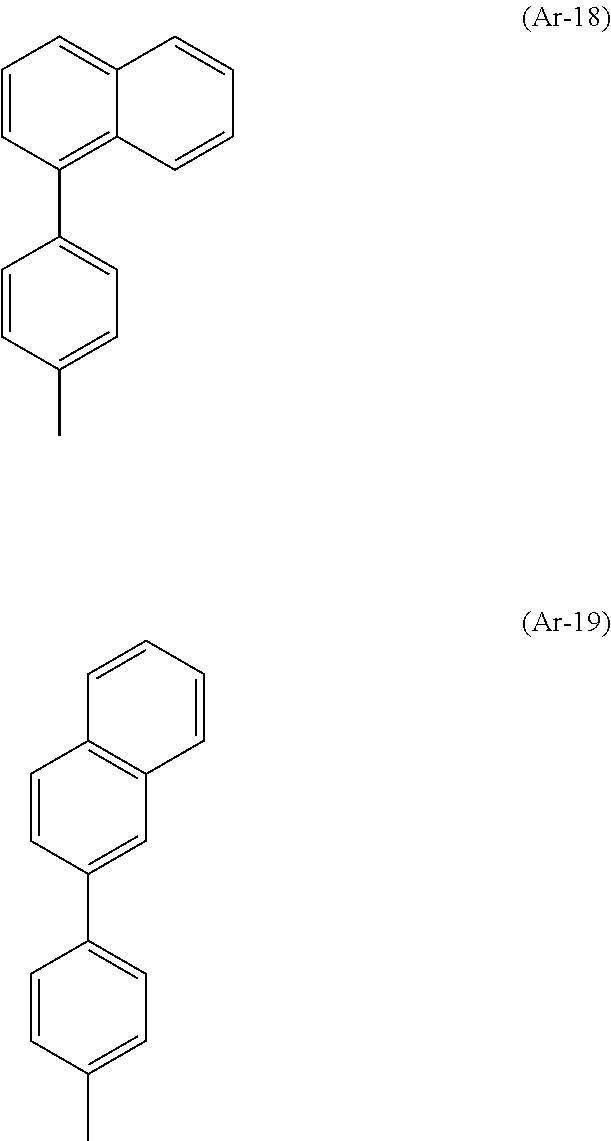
C1=CC(C2=CC=C(C)C=C2)=C2C(=C1)C=CC=C2.C1=CC(C2=CC=C(C)C=C2)=CC2=C1C=CC=C2
